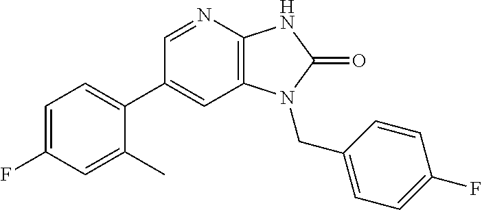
C1(C2=CC=C(F)C=C2C)=CC2=C(N=C1)NC(=O)N2CC1=CC=C(F)C=C1
